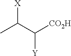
CC(C([CO2H])[Y])[X]
